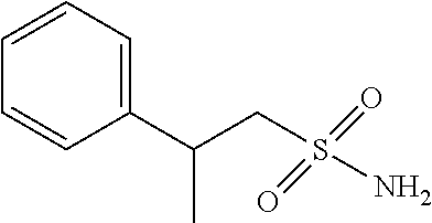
C1(C(CS(=O)(=O)N)C)=CC=CC=C1
